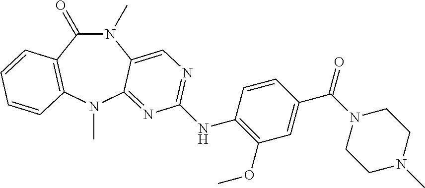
N1(C)C(=O)C2=C(N(C)C3=NC(NC4=C(OC)C=C(C(N5CCN(C)CC5)=O)C=C4)=NC=C13)C=CC=C2
